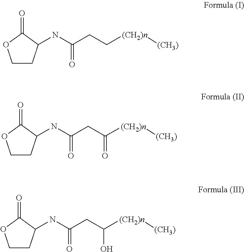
C1CC(NC(CC[(CH2)n][(CH3)])=O)C(=O)O1.C1CC(NC(CC([(CH2)n][(CH3)])=O)=O)C(=O)O1.C1CC(NC(CC([(CH2)n][(CH3)])O)=O)C(=O)O1
